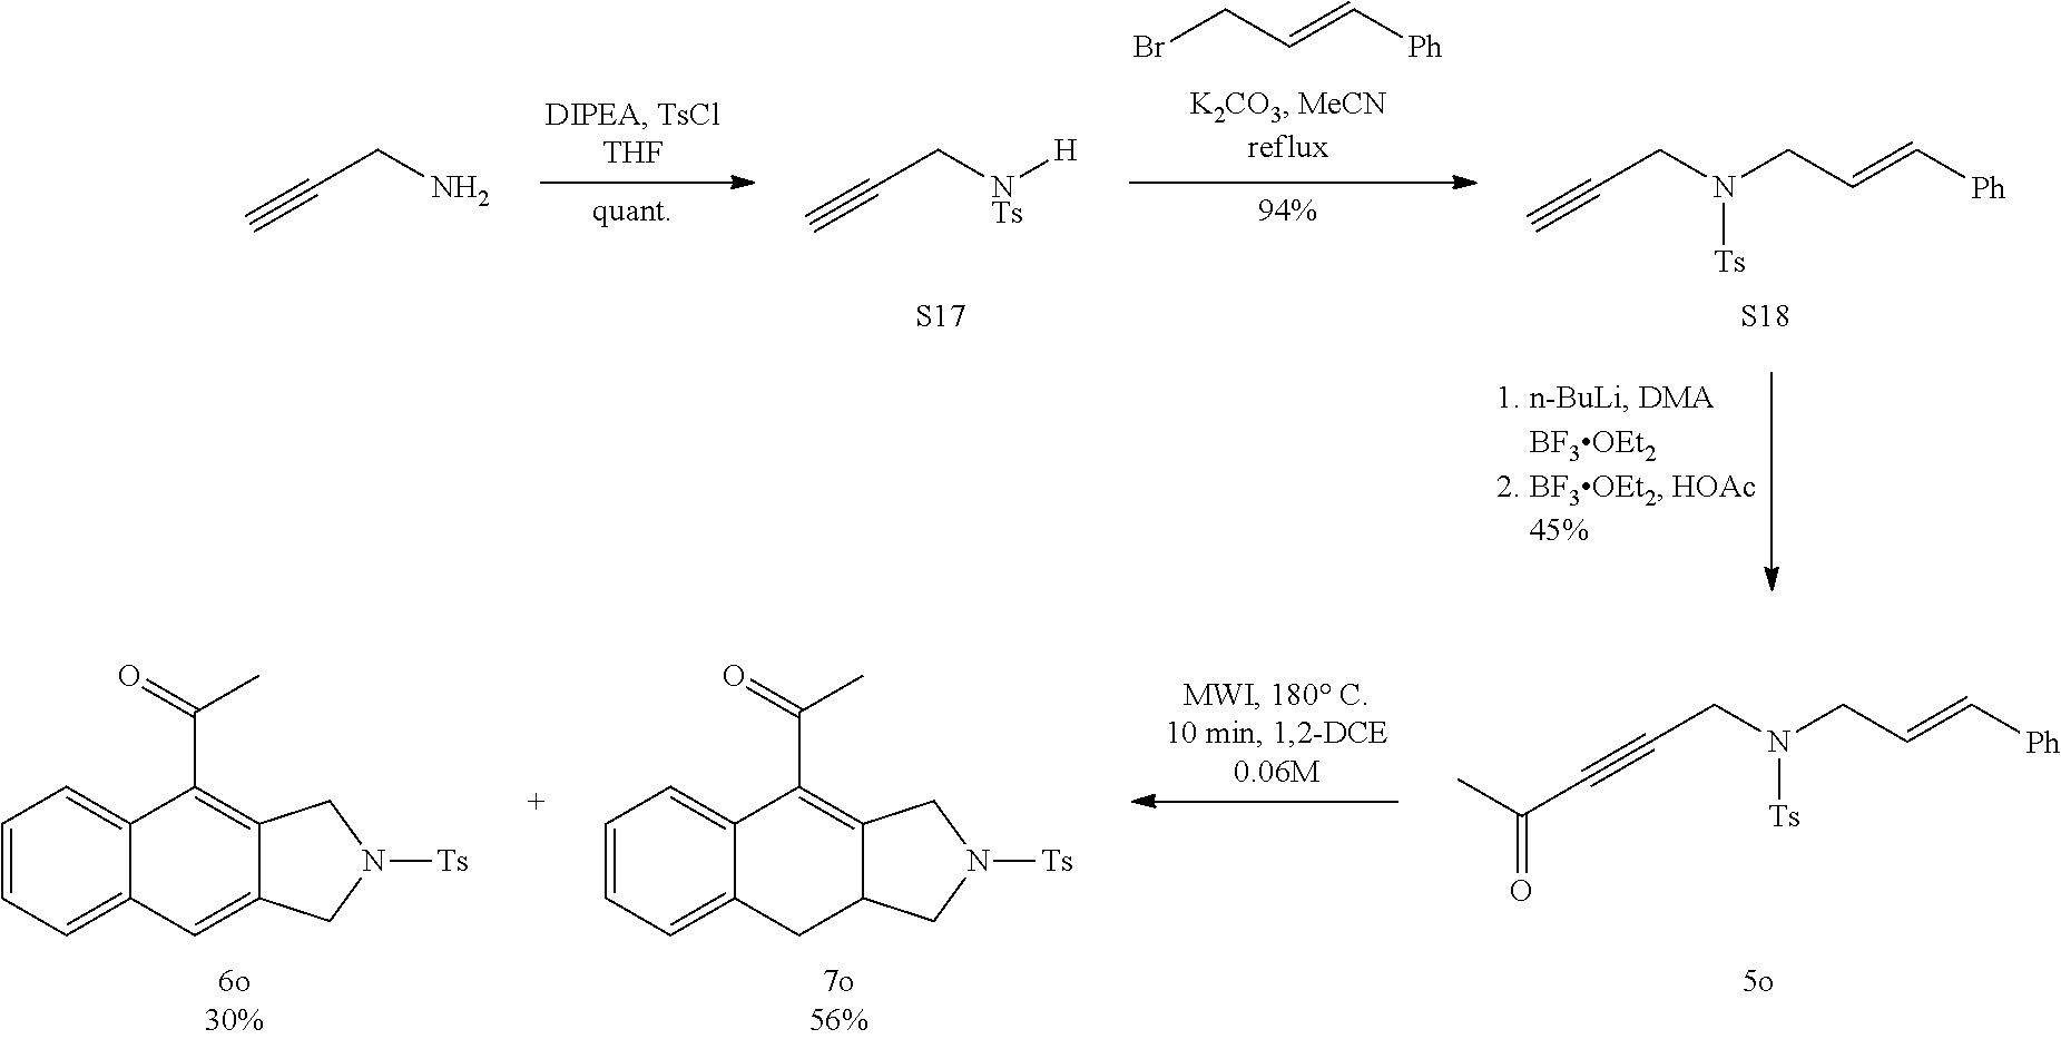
C1=CC=C2C(=C1)C(C(=O)C)=C1C(C2)CN([Ts])C1.C1=CC=C2C(=C1)C(C(=O)C)=C1C(=C2)CN([Ts])C1.C(CN(CC=C[Ph])[Ts])#CC(C)=O.C#CC[NTs][H].[S17].C#CCN(CC=C[Ph])[Ts].[S18].BrCC=C[Ph].C#CCN
